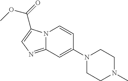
C1(N2CCN(C)CC2)=CC2=NC=C(C(=O)OC)N2C=C1
